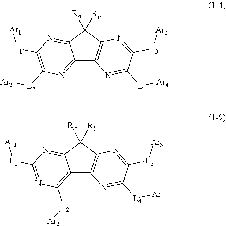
C12=NC([L2][Ar2])=C([L1][Ar1])N=C1C([Ra])([Rb])C1=C2N=C([L4][Ar4])C([L3][Ar3])=N1.C12=C([L2][Ar2])N=C([L1][Ar1])N=C1C([Ra])([Rb])C1=C2N=C([L4][Ar4])C([L3][Ar3])=N1
